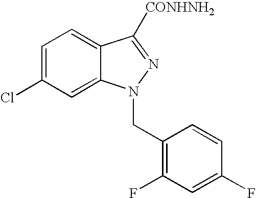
C1=C(Cl)C=C2C(=C1)C([CONHNH2])=NN2CC1=C(F)C=C(F)C=C1
